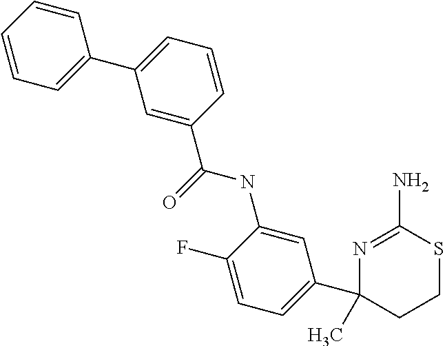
CC1(C2=CC=C(F)C(NC(C3=CC(C4=CC=CC=C4)=CC=C3)=O)=C2)N=C(N)SCC1
